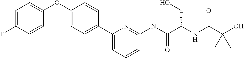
C1=C(F)C=CC(OC2=CC=C(C3=CC=CC(NC(C(NC(C(O)(C)C)=O)CO)=O)=N3)C=C2)=C1
